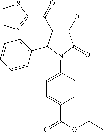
C1=CN=C(C(=O)C2=C(O)C(=O)N(C3=CC=C(C(OCC)=O)C=C3)C2C2=CC=CC=C2)S1
